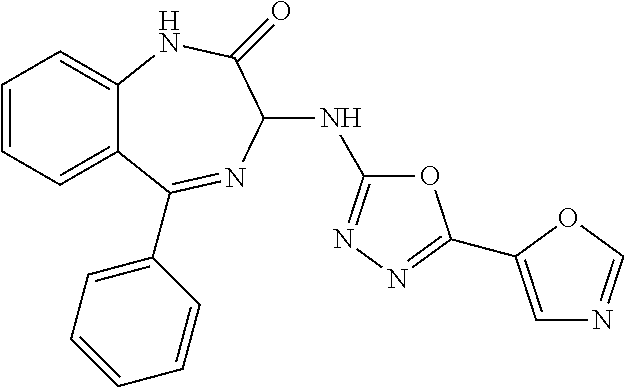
C1=CC=C2C(=C1)NC(=O)C(NC1=NN=C(C3=CN=CO3)O1)N=C2C1=CC=CC=C1
